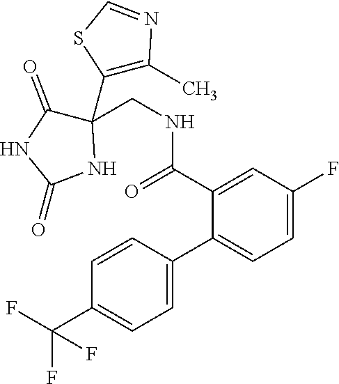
C1(C(F)(F)F)=CC=C(C2=CC=C(F)C=C2C(NCC2(C3=C(C)N=CS3)C(=O)NC(=O)N2)=O)C=C1
